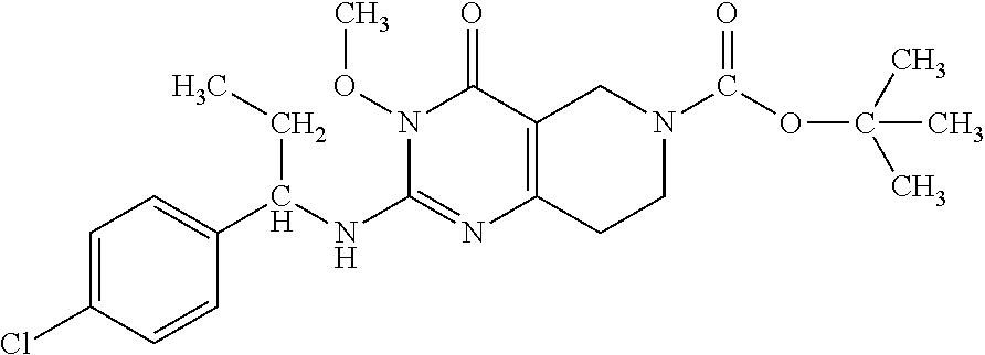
N1(OC)C(=O)C2=C(N=C1NC(C1=CC=C(Cl)C=C1)CC)CCN(C(=O)OC(C)(C)C)C2
